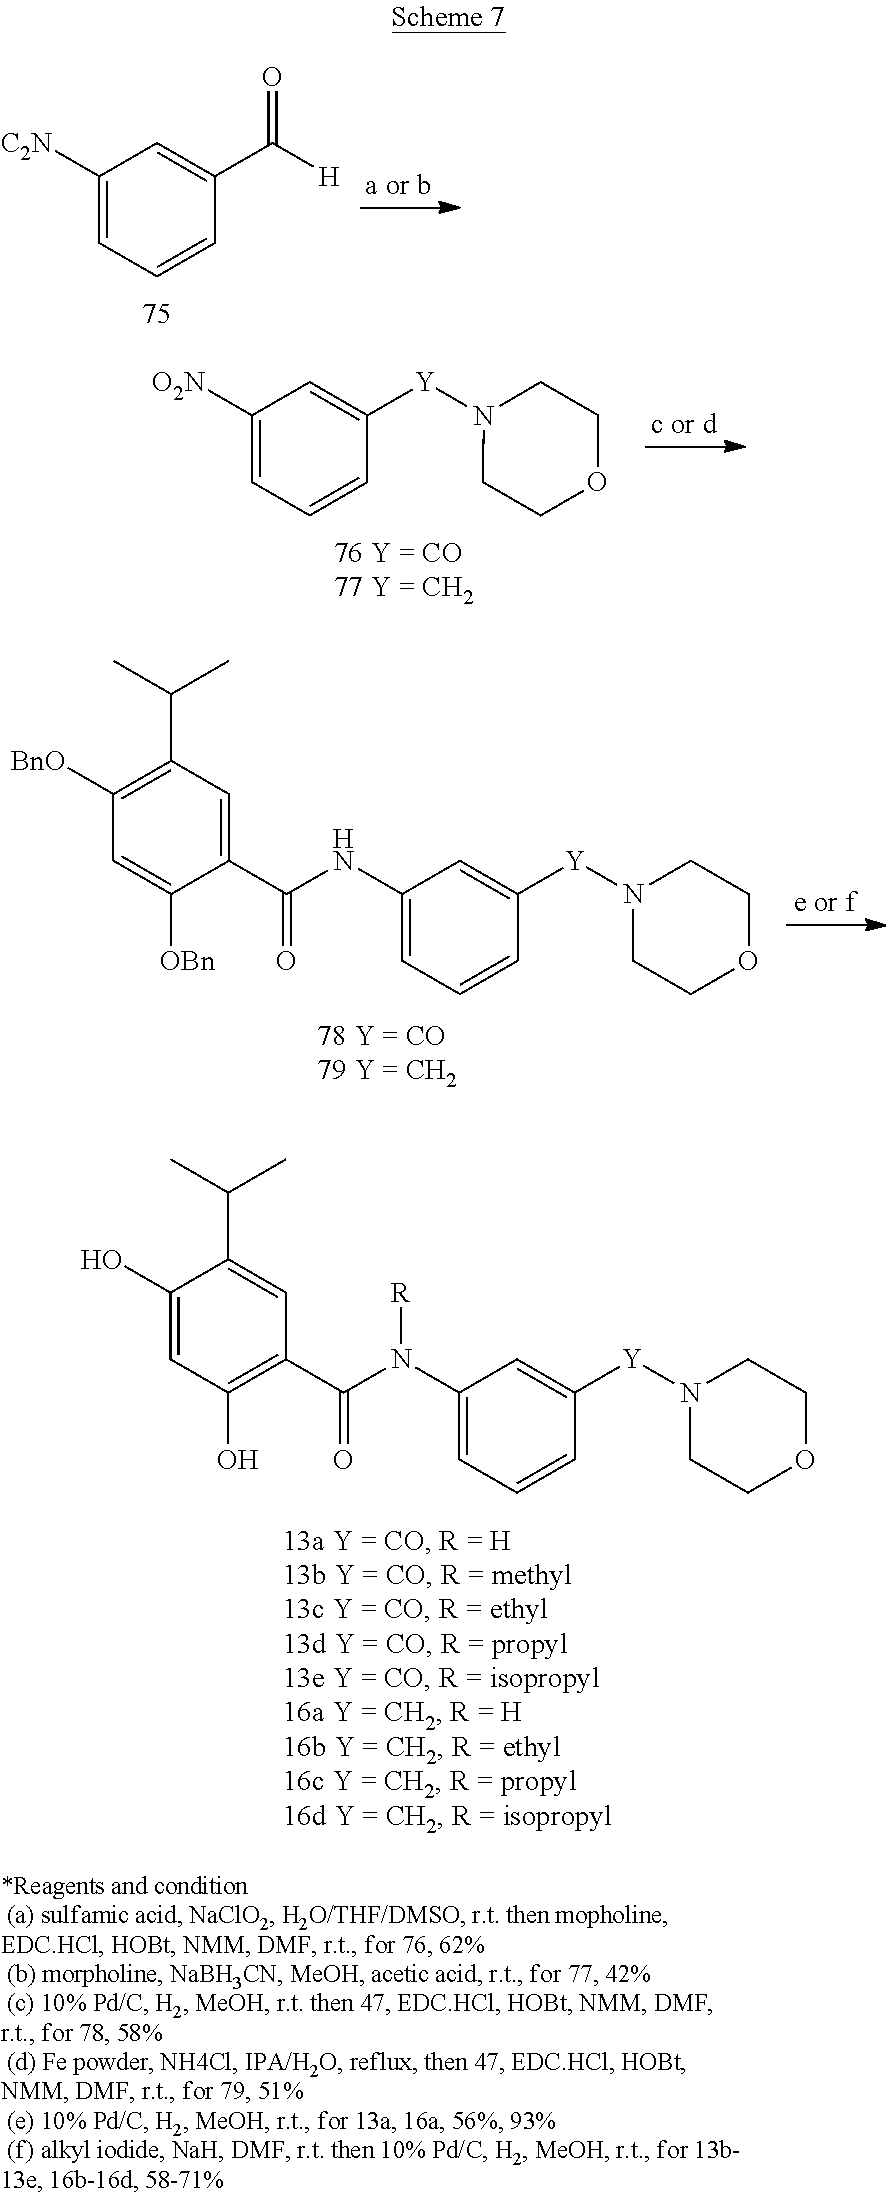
C1([C2N])=CC=CC(C([H])=O)=C1.C1(NC(C2=CC(C(C)C)=C([BnO])C=C2[OBn])=O)=CC=CC([Y]N2CCOCC2)=C1.C1(O)=CC(O)=C(C(N(C2=CC=CC([Y]N3CCOCC3)=C2)[R])=O)C=C1C(C)C.C1([O2N])=CC=CC([Y]N2CCOCC2)=C1
